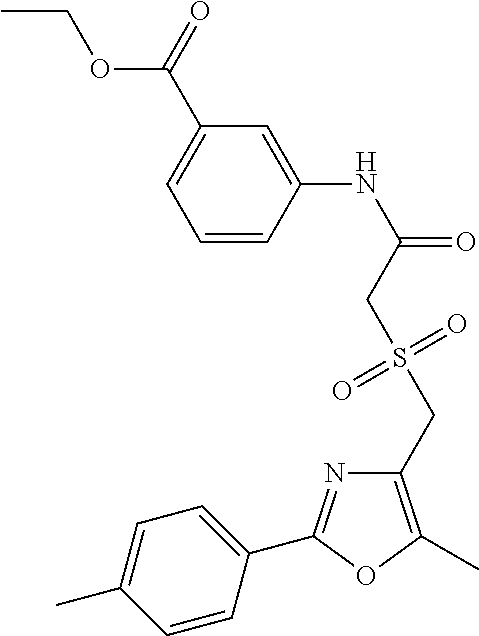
C1=CC(NC(=O)CS(CC2=C(C)OC(C3=CC=C(C)C=C3)=N2)(=O)=O)=CC(C(OCC)=O)=C1
